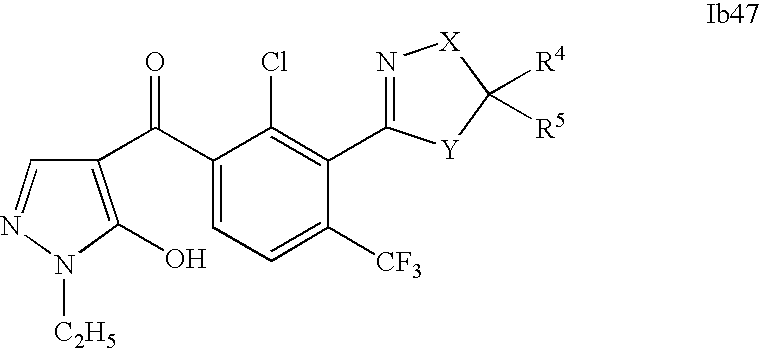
C1(C(=O)C2=C(O)N([C2H5])N=C2)=CC=C([CF3])C(C2=N[X]C([R4])([R5])[Y]2)=C1Cl
